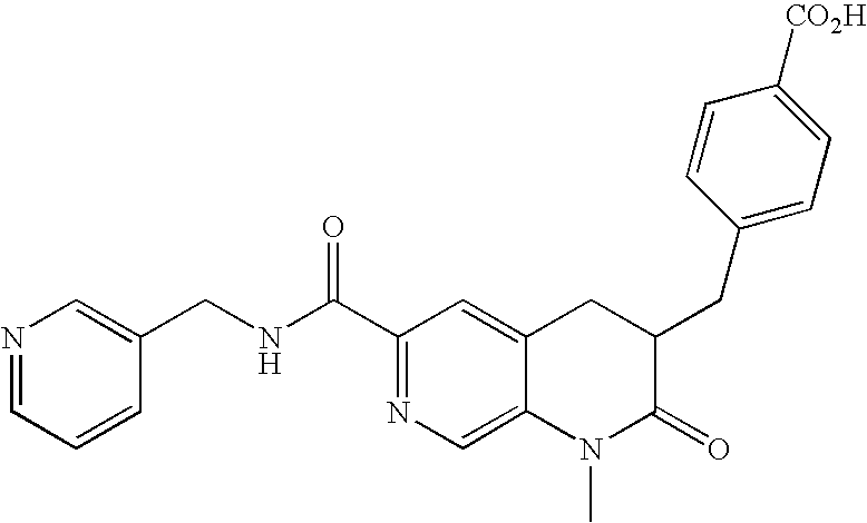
C1(C(NCC2=CN=CC=C2)=O)=NC=C2C(=C1)CC(CC1=CC=C([CO2H])C=C1)C(=O)N2C
